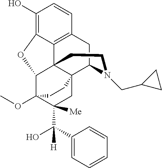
C1(O)=C2C3=C(C=C1)CC1N(CC4CC4)CCC34C(C3(OC)C(C(O)([H])C5=CC=CC=C5)([Me])CC41CC3)O2
